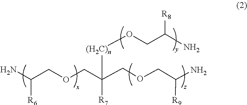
NC(COCC(COCC(N)[R9])([R7])[(H2C)n]OCC(N)[R8])[R6]
